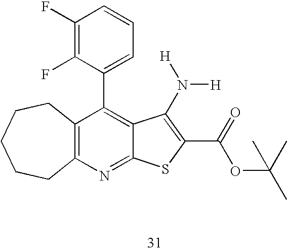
C12=C(N=C3C(=C1C1=CC=CC(F)=C1F)C(N([H])[H])=C(C(=O)OC(C)(C)C)S3)CCCCC2
